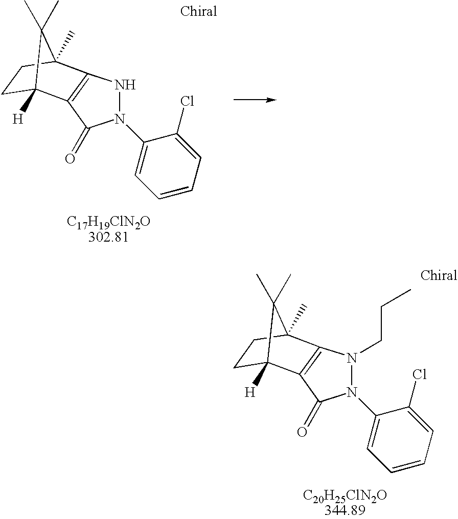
N1N(C2=CC=CC=C2Cl)C(=O)C2=C1C1(C)CCC2([H])C1(C)C.N1(CCC)N(C2=CC=CC=C2Cl)C(=O)C2=C1C1(C)CCC2([H])C1(C)C
